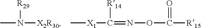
CN([X2R30])[R29].C[X1]C(=NOC(=O)[R15])[R14]
